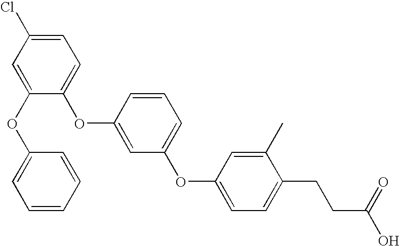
C1(OC2=CC(OC3=CC=C(CCC(=O)O)C(C)=C3)=CC=C2)=CC=C(Cl)C=C1OC1=CC=CC=C1
